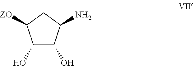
C1(O)C(O)C(N)CC1[ZO]
